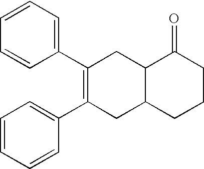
C1=CC=C(C2=C(C3=CC=CC=C3)CC3C(C2)C(=O)CCC3)C=C1
